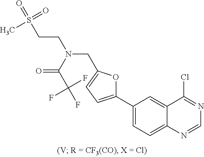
C1(C2=CC=C(CN(CCS(=O)(C)=O)C(C(F)(F)F)=O)O2)=CC=C2C(=C1)C(Cl)=NC=N2
